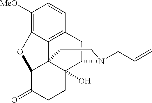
C1([MeO])=C2C3=C(C=C1)CC1C4(O)C3(C(C(=O)CC4)O2)CCN1CC=C
